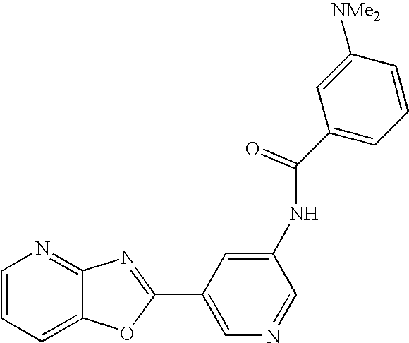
C1=CC=C2C(=N1)N=C(C1=CN=CC(NC(C3=CC=CC([NMe2])=C3)=O)=C1)O2
